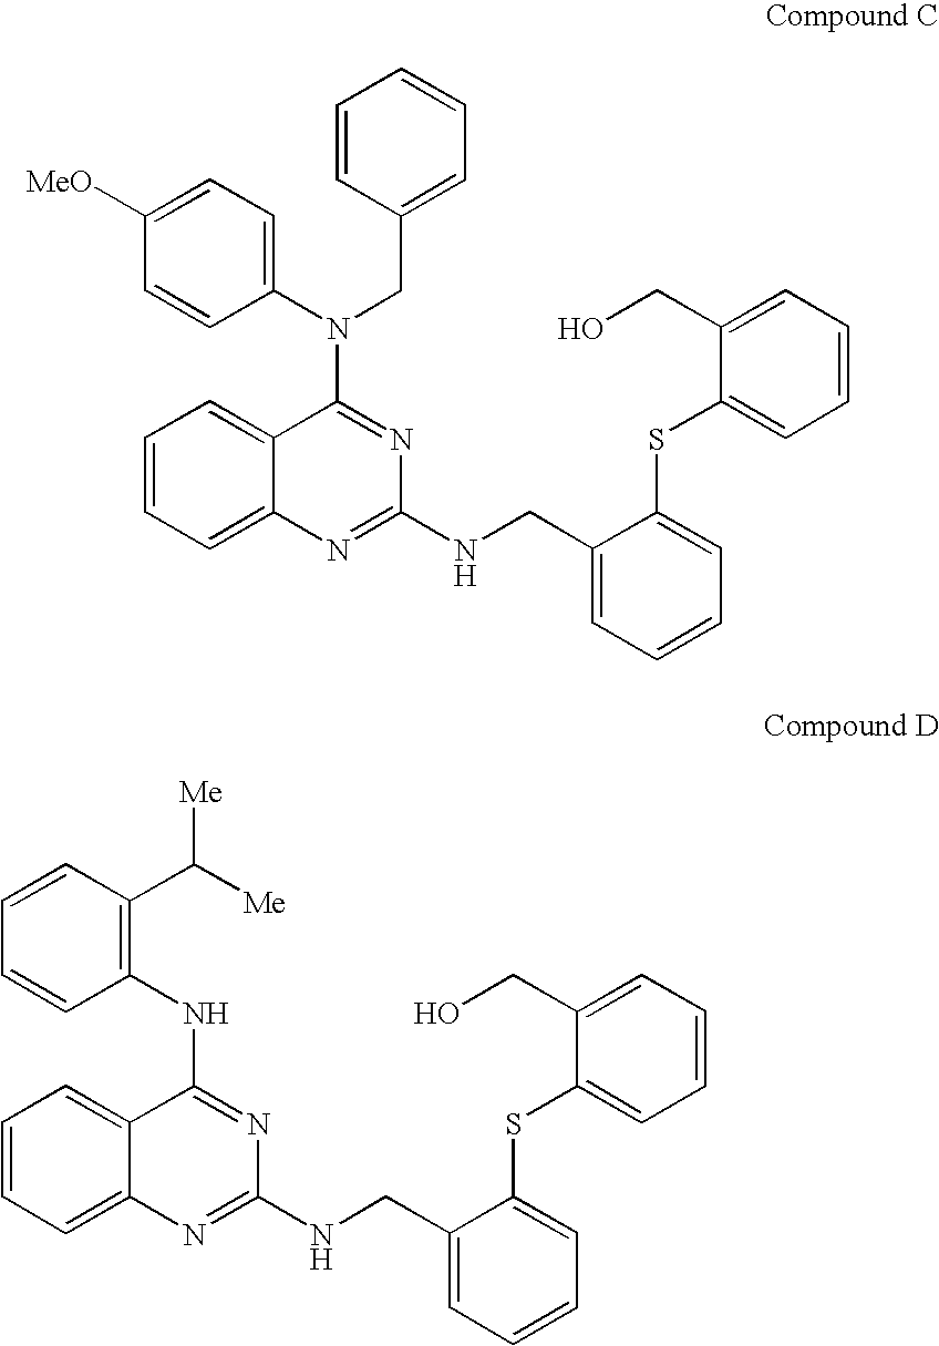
C1=CC=C2C(=C1)C(N(CC1=CC=CC=C1)C1=CC=C([MeO])C=C1)=NC(NCC1=CC=CC=C1SC1=CC=CC=C1CO)=N2.C1=CC=C2C(=C1)C(NC1=C(C([Me])[Me])C=CC=C1)=NC(NCC1=CC=CC=C1SC1=CC=CC=C1CO)=N2
